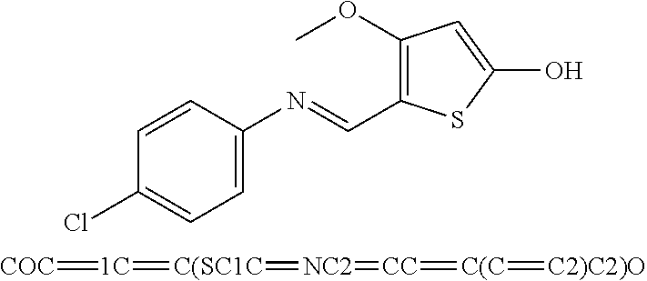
C1=C(N=CC2=C(OC)C=C(O)S2)C=CC(Cl)=C1.[COC]=[1C]=[C(SC1C]=[NC2]=[CC]=[C(C]=[C2)C2)O]
